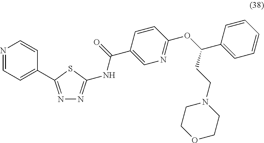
N1=CC=C(C2=NN=C(NC(=O)C3=CN=C(OC(C4=CC=CC=C4)CCN4CCOCC4)C=C3)S2)C=C1
